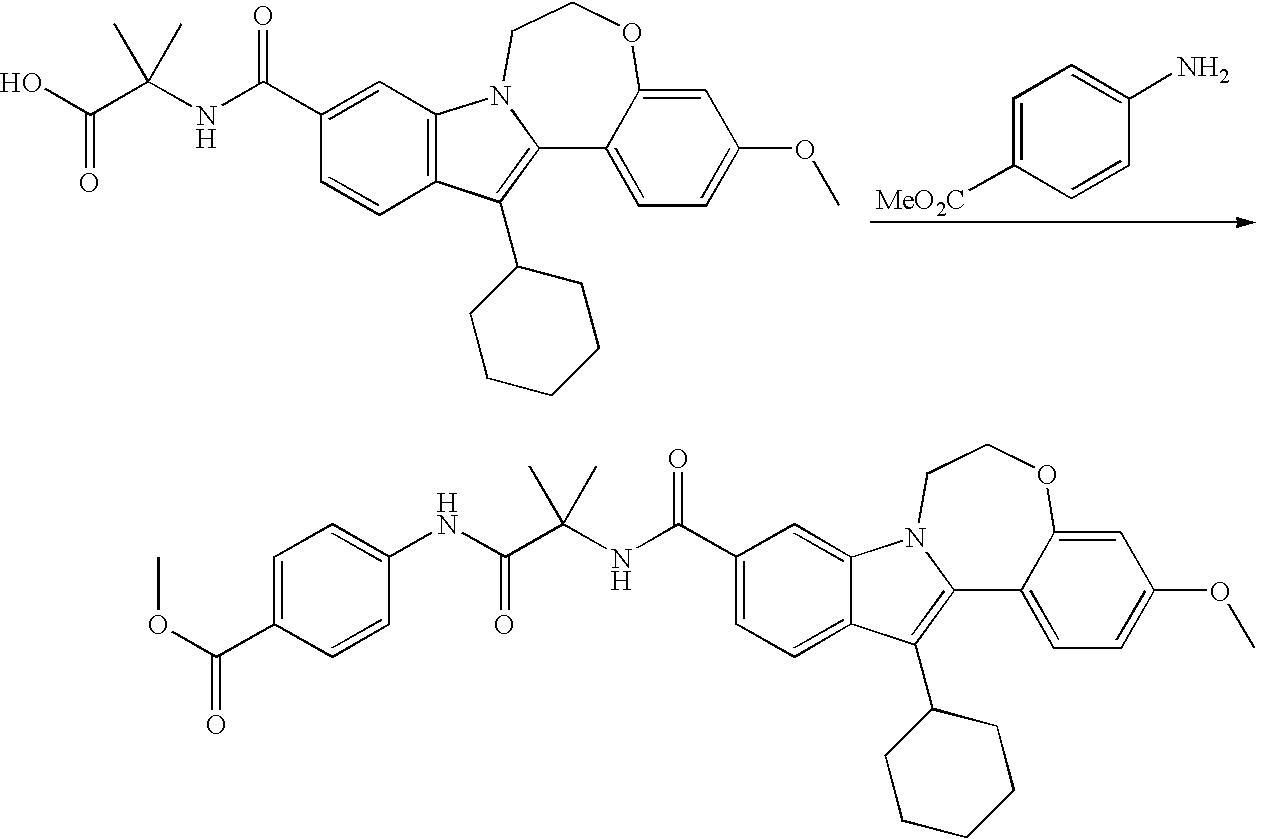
C1(C(NC(C(O)=O)(C)C)=O)=CC2=C(C=C1)C(C1CCCCC1)=C1N2CCOC2=CC(OC)=CC=C12.C1([MeO2C])=CC=C(N)C=C1.C1(C(NC(C(NC2=CC=C(C(OC)=O)C=C2)=O)(C)C)=O)=CC=C2C(=C1)N1C(=C2C2CCCCC2)C2=CC=C(OC)C=C2OCC1
